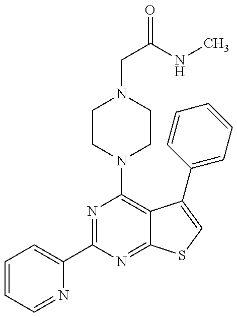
C1=CC=NC(C2=NC(N3CCN(CC(=O)NC)CC3)=C3C(=N2)SC=C3C2=CC=CC=C2)=C1
